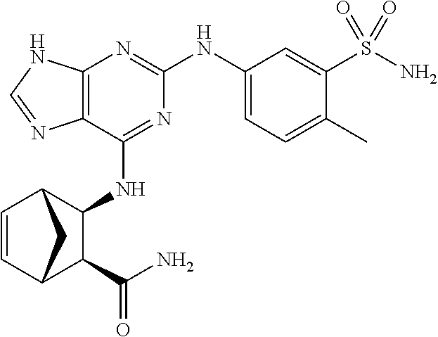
C12=C(C(NC3C4C=CC(C3C(N)=O)C4)=NC(NC3=CC=C(C)C(S(N)(=O)=O)=C3)=N1)N=CN2
